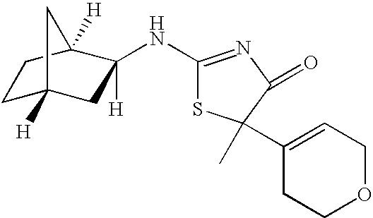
C1C2([H])CC(NC3=NC(=O)C(C4=CCOCC4)(C)S3)([H])C([H])(C1)C2
